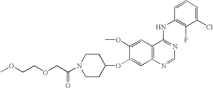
C1(OC2=CC3=C(C=C2OC)C(NC2=C(F)C(Cl)=CC=C2)=NC=N3)CCN(C(COCCOC)=O)CC1
